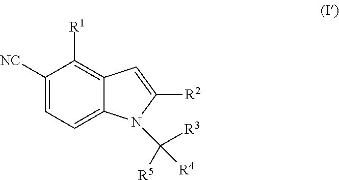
C1([NC])=CC=C2C(=C1[R1])C=C([R2])N2C([R4])([R3])[R5]
